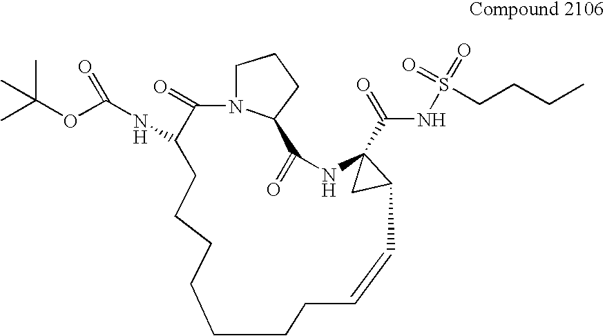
N12C(=O)C(NC(=O)OC(C)(C)C)CCCCCCCC=CC3CC3(C(NS(=O)(=O)CCCC)=O)NC(=O)C1CCC2
